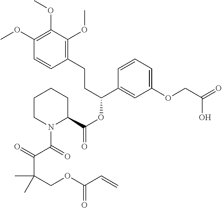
C1(OC)=C(OC)C(OC)=C(CCC(OC(=O)C2CCCCN2C(=O)C(=O)C(COC(C=C)=O)(C)C)C2=CC(OCC(=O)O)=CC=C2)C=C1
